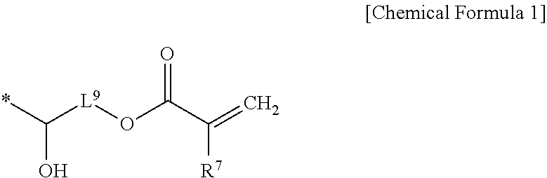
*C([L9]OC(C(=C)[R7])=O)O
